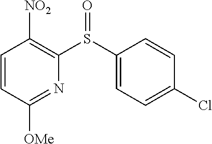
C1=CC([OMe])=NC(S(C2=CC=C(Cl)C=C2)=O)=C1[NO2]
